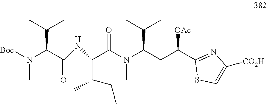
N(C(=O)C(C(C)CC)NC(C(C(C)C)N(C)[Boc])=O)(C(CC(C1=NC([CO2H])=CS1)[OAc])C(C)C)C
